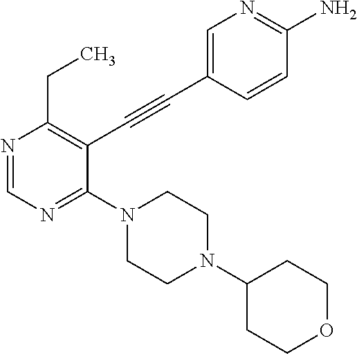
N1=CN=C(N2CCN(C3CCOCC3)CC2)C(C#CC2=CN=C(N)C=C2)=C1CC
